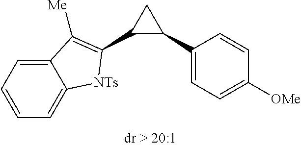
C1(C2=C([Me])C3=CC=CC=C3[NTs]2)C(C2=CC=C([OMe])C=C2)C1
